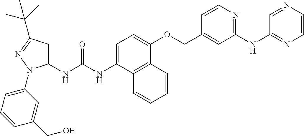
N(C(NC1=CC(C(C)(C)C)=NN1C1=CC=CC(CO)=C1)=O)C1=CC=C(OCC2=CC(NC3=NC=CN=C3)=NC=C2)C2=C1C=CC=C2
